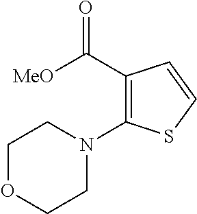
C(C1=C(N2CCOCC2)SC=C1)(=O)[MeO]
